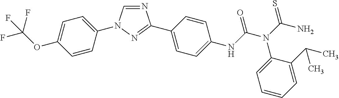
C1=C(OC(F)(F)F)C=CC(N2C=NC(C3=CC=C(NC(N(C(N)=S)C4=CC=CC=C4C(C)C)=O)C=C3)=N2)=C1
